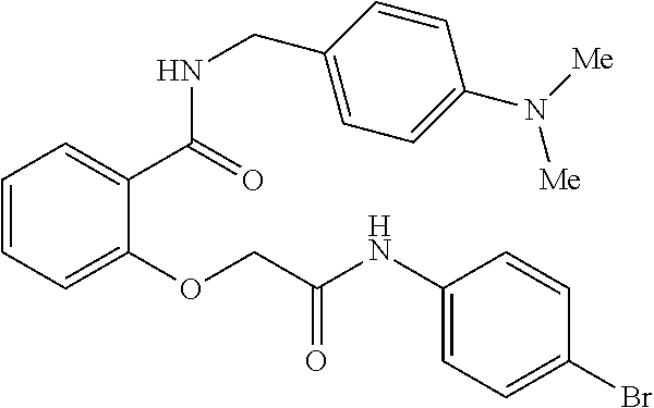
C1=CC=C(OCC(NC2=CC=C(Br)C=C2)=O)C(C(=O)NCC2=CC=C(N([Me])[Me])C=C2)=C1
